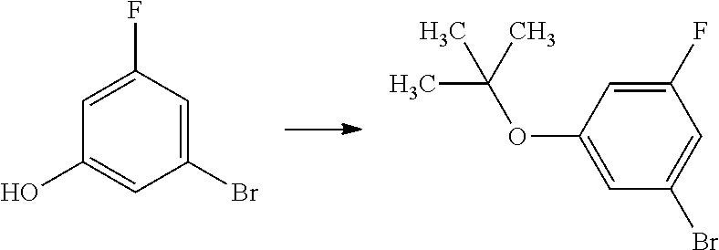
C1(Br)=CC(F)=CC(O)=C1.C1(F)=CC(OC(C)(C)C)=CC(Br)=C1
